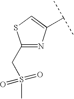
C1(CS(=O)(=O)C)=NC(C(C)C)=CS1
